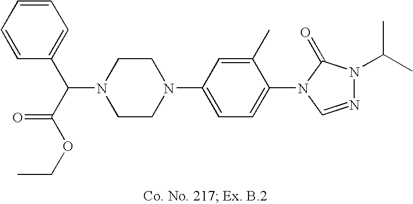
N1(C(C(OCC)=O)C2=CC=CC=C2)CCN(C2=CC=C(N3C=NN(C(C)C)C3=O)C(C)=C2)CC1
